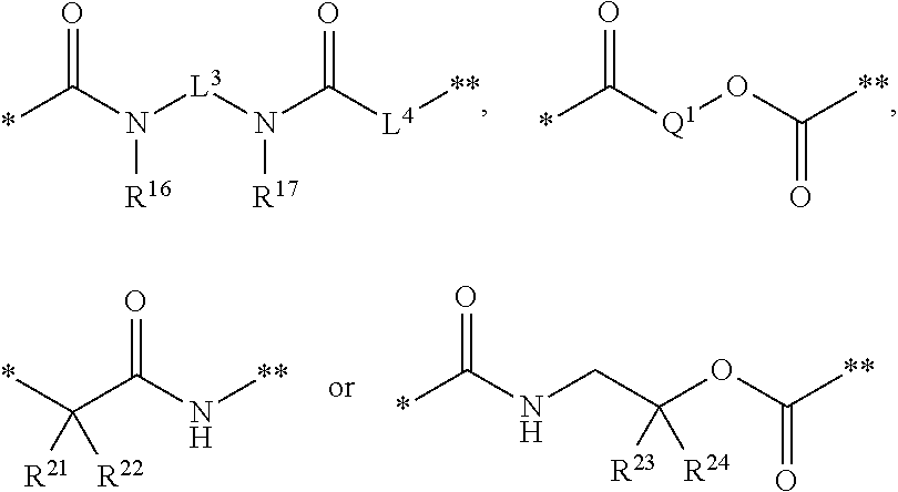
*C(N([R16])[L3]N(C([L4][**])=O)[R17])=O.*C([Q1]OC([**])=O)=O.*C(NCC(OC([**])=O)([R24])[R23])=O.C(C(=O)N[**])(*)([R22])[R21]
